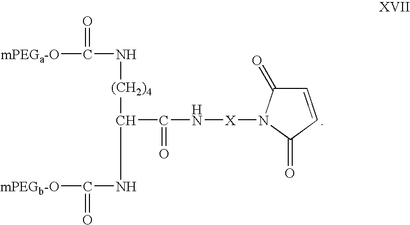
N([(CH2)4]C(CNC([mPEGb-O])=O)C(=O)N[X]N1C(=O)C=CC1=O)C([mPEGa-O])=O
